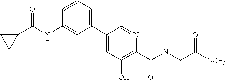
C1=CC=C(C2=CC(O)=C(C(=O)NCC([OCH3])=O)N=C2)C=C1NC(C1CC1)=O
